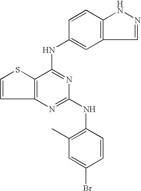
C12=C(C(NC3=CC4=C(C=C3)NN=C4)=NC(NC3=C(C)C=C(Br)C=C3)=N1)SC=C2
